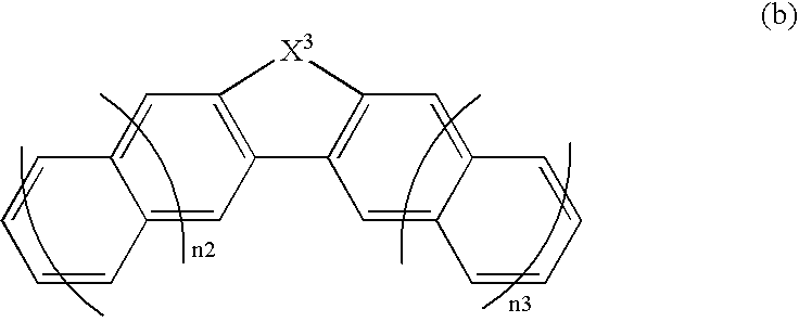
C12=C(C=C3C(=C1)C=CC=C3)C1=C(C=C3C(=C1)C=CC=C3)[X3]2
